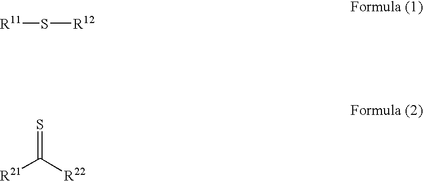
S=C([R22])[R21].[R11]S[R12]
